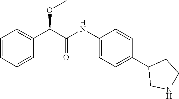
C1(NC(C(C2=CC=CC=C2)OC)=O)=CC=C(C2CNCC2)C=C1
